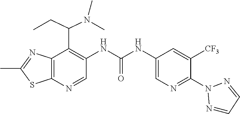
C1(C)=NC2=C(S1)N=CC(NC(=O)NC1=CN=C(N3N=CC=N3)C([CF3])=C1)=C2C(N(C)C)CC
